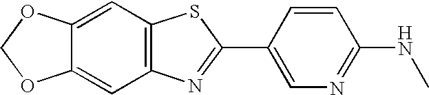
C12=CC3=C(C=C1OCO2)N=C(C1=CN=C(NC)C=C1)S3
